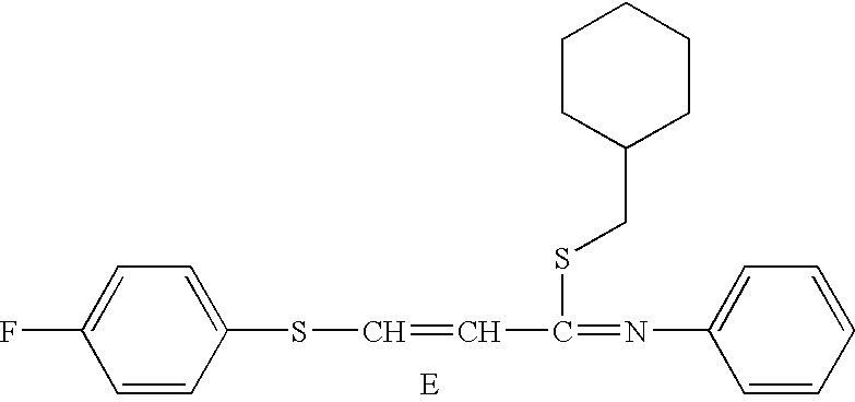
C1=CC(SC=CC(=NC2=CC=CC=C2)SCC2CCCCC2)=CC=C1F
